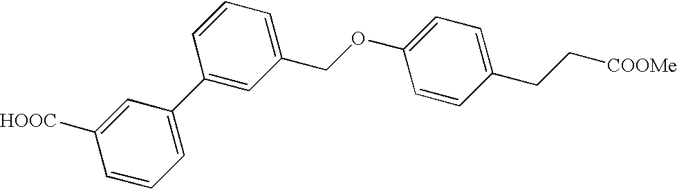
C1=C(C2=CC(COC3=CC=C(CC[COOMe])C=C3)=CC=C2)C=C([HOOC])C=C1
